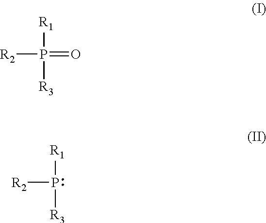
[R2]P([R1])([R3])=O.[R2]P([R1])[R3]
